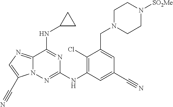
C12=NC=C(C#N)N1N=C(NC1=C(Cl)C(CN3CCN([SO2Me])CC3)=CC(C#N)=C1)N=C2NC1CC1
